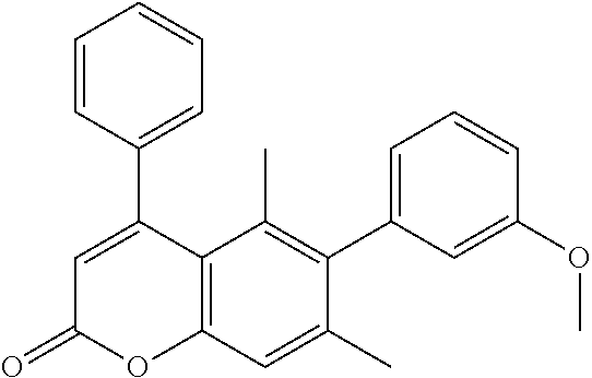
C1(C2=CC(=O)OC3=C2C(C)=C(C2=CC=CC(OC)=C2)C(C)=C3)=CC=CC=C1
